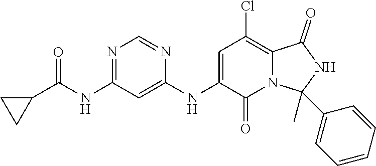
C1(NC2=CC(Cl)=C3N(C2=O)C(C)(C2=CC=CC=C2)NC3=O)=CC(NC(C2CC2)=O)=NC=N1
